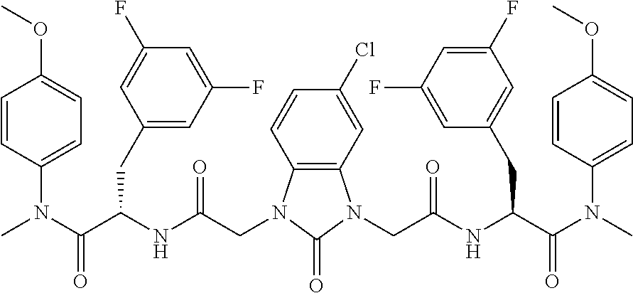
C12=C(C=C(Cl)C=C1)N(CC(NC(C(N(C)C1=CC=C(OC)C=C1)=O)CC1=CC(F)=CC(F)=C1)=O)C(=O)N2CC(NC(C(N(C)C1=CC=C(OC)C=C1)=O)CC1=CC(F)=CC(F)=C1)=O
